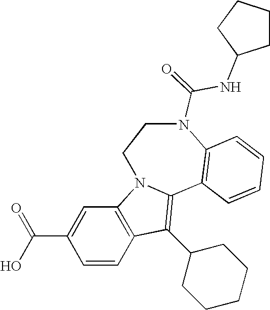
C1=C(C(O)=O)C=CC2=C1N1C(=C2C2CCCCC2)C2=C(C=CC=C2)N(C(=O)NC2CCCC2)CC1
